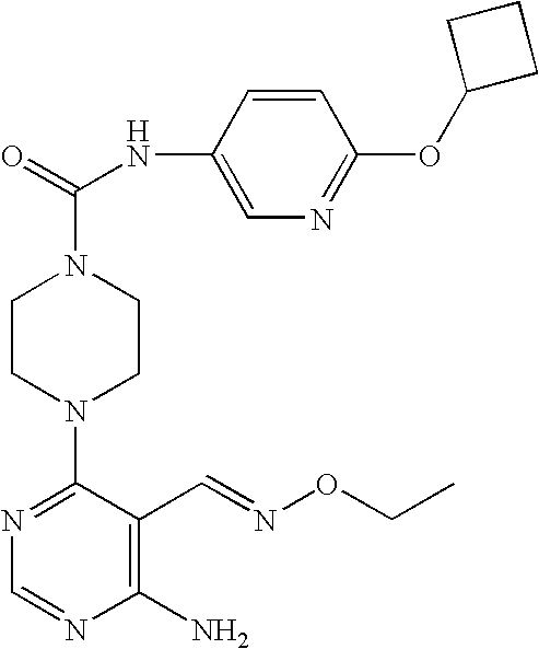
C1(NC(N2CCN(C3=NC=NC(N)=C3C=NOCC)CC2)=O)=CN=C(OC2CCC2)C=C1
